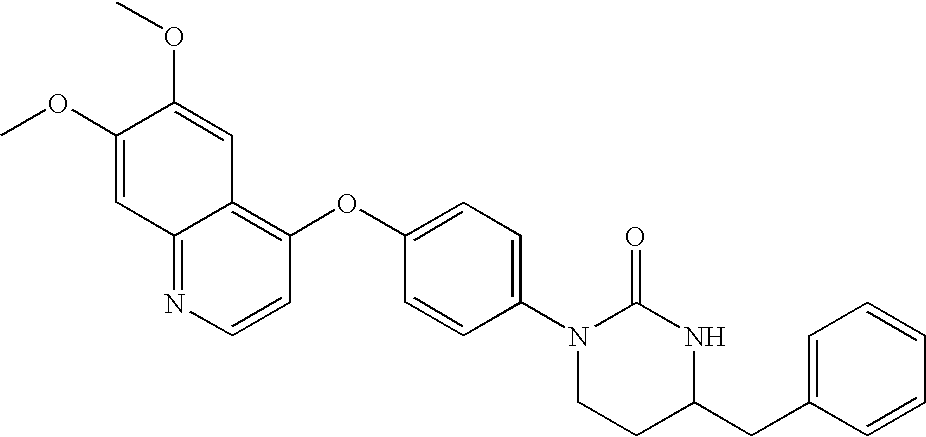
COC1=CC2=NC=CC(OC3=CC=C(N4C(=O)NC(CC5=CC=CC=C5)CC4)C=C3)=C2C=C1OC
